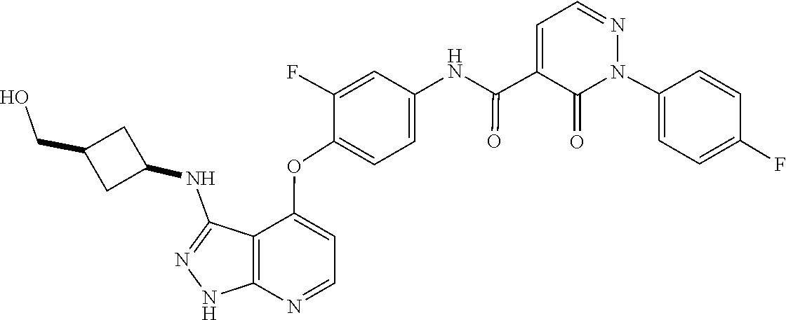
N1(C2=CC=C(F)C=C2)N=CC=C(C(=O)NC2=CC=C(OC3=CC=NC4=C3C(NC3CC(CO)C3)=NN4)C(F)=C2)C1=O
